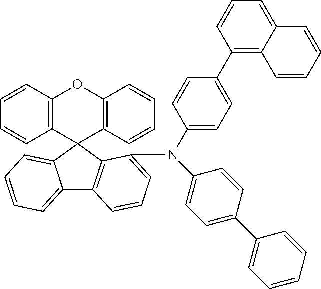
C1=CC2=C(C=C1)C1(C3=C(O2)C=CC=C3)C2=CC=CC=C2C2=C1C(N(C1=CC=C(C3=CC=CC=C3)C=C1)C1=CC=C(C3=C4C(=CC=C3)C=CC=C4)C=C1)=CC=C2
